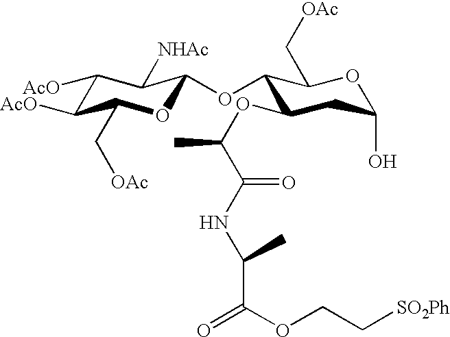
C1([AcO])C([AcO])C(C[OAc])OC(OC2C(OC(C)C(NC(C(OCC[SO2Ph])=O)C)=O)CC(O)OC2C[OAc])C1[NHAc]
